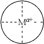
C[Ma+](C)(C)C
